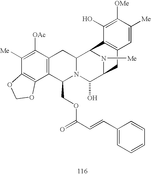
C1([Me])=C([OAc])C2=C(C3=C1OCO3)C(COC(C=CC1=CC=CC=C1)=O)N1C(C2)C2N([Me])C(C1O)CC1=C2C(O)=C([OMe])C([Me])=C1
